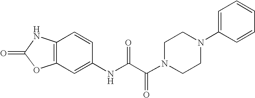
C12=C(C=CC(NC(C(N3CCN(C4=CC=CC=C4)CC3)=O)=O)=C1)NC(=O)O2
